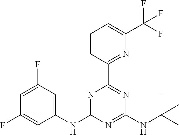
C1(NC2=NC(C3=NC(C(F)(F)F)=CC=C3)=NC(NC(C)(C)C)=N2)=CC(F)=CC(F)=C1
